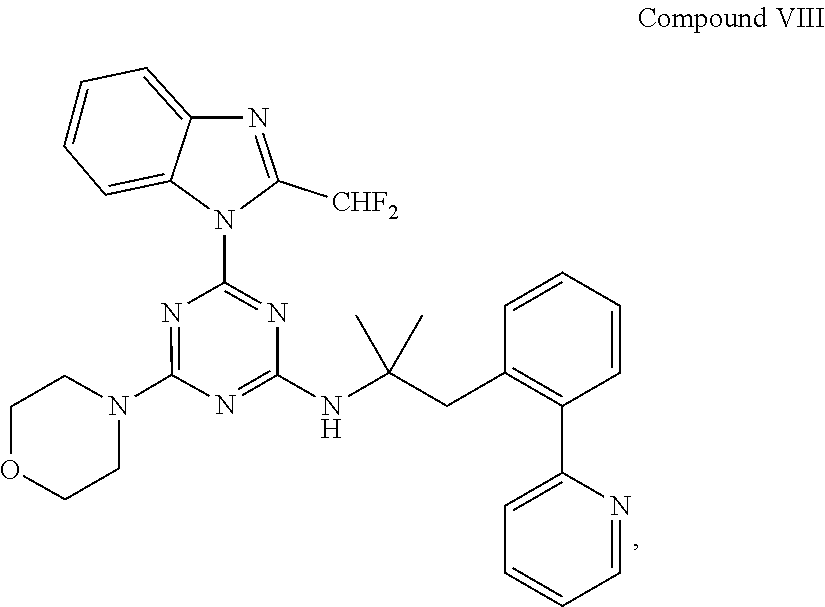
N1(C2=NC(N3C([CHF2])=NC4=CC=CC=C34)=NC(NC(CC3=C(C4=CC=CC=N4)C=CC=C3)(C)C)=N2)CCOCC1
